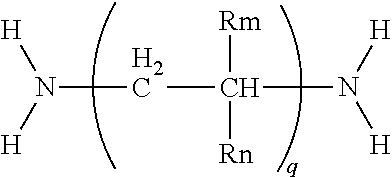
N(CC(N([H])[H])([Rn])[Rm])([H])[H]
